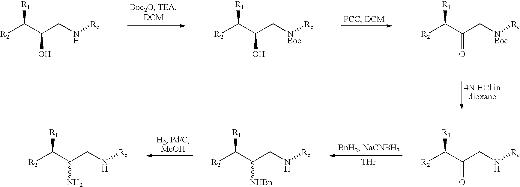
[R2]C(C(CN[Rc])O)[R1].[R2]C(C(C[NBoc][Rc])O)[R1].[R2]C(C(C[NBoc][Rc])=O)[R1].[THF].[R2]C(C(CN[Rc])=O)[R1].[R2]C(C(CN[Rc])[NHBn])[R1].[R2]C(C(CN[Rc])N)[R1]
